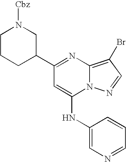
C1(C2CN([Cbz])CCC2)=NC2=C(Br)C=NN2C(NC2=CN=CC=C2)=C1
